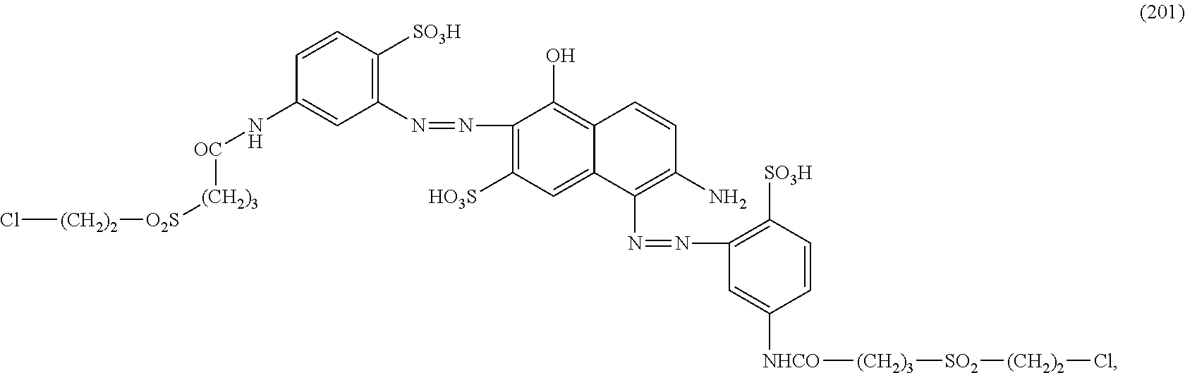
C1=CC([SO3H])=C(N=NC2=C([HO3S])C=C3C(=C2O)C=CC(N)=C3N=NC2=C([SO3H])C=CC([NHCO][(CH2)3][SO2][(CH2)2]Cl)=C2)C=C1N[OC][(CH2)3][O2S][(CH2)2]Cl
